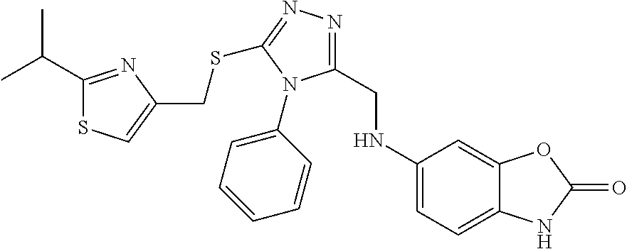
N1(C2=CC=CC=C2)C(CNC2=CC=C3C(=C2)OC(=O)N3)=NN=C1SCC1=CSC(C(C)C)=N1
